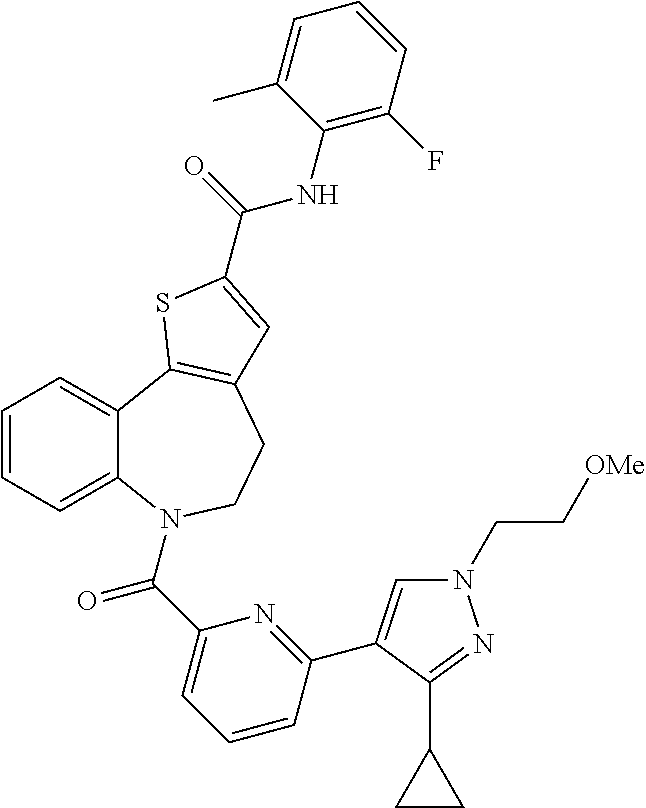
N1(CC[OMe])C=C(C2=NC(C(=O)N3C4=CC=CC=C4C4=C(CC3)C=C(C(=O)NC3=C(F)C=CC=C3C)S4)=CC=C2)C(C2CC2)=N1
